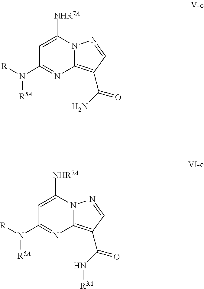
N12C(=C(C(N)=O)C=N1)N=C(N([R])[R5A])C=C2[NHR7A].N12C(=C(C(N[R3A])=O)C=N1)N=C(N([R])[R5A])C=C2[NHR7A]
